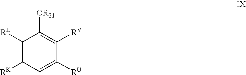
C1([RL])=C([RK])C=C([RU])C([RV])=C1[OR21]
